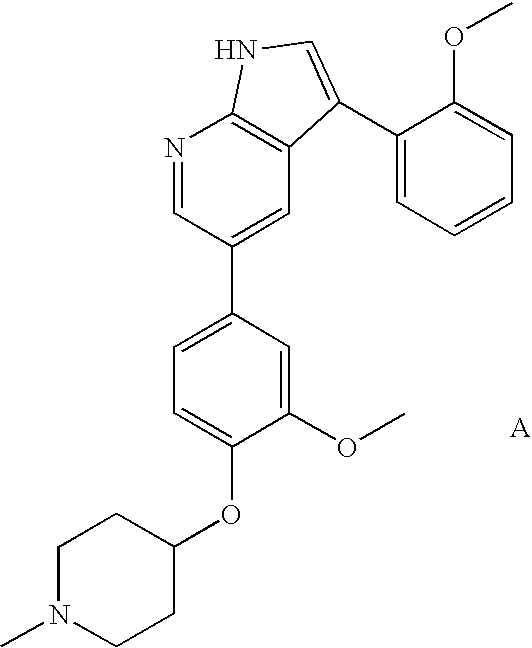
N1=CC(C2=CC=C(OC3CCN(C)CC3)C(OC)=C2)=CC2=C1NC=C2C1=CC=CC=C1OC
